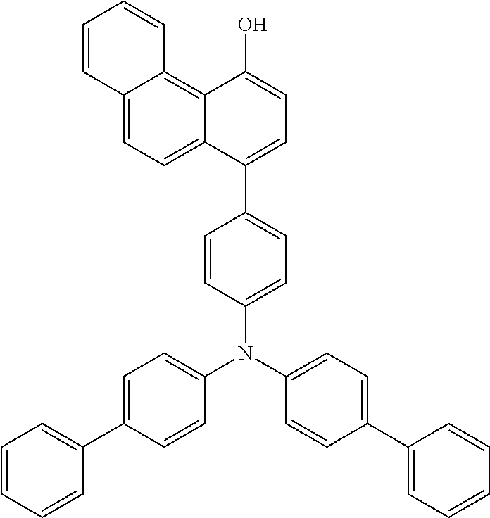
C1=CC2=CC=C3C(=C2C=C1)C(O)=CC=C3C1=CC=C(N(C2=CC=C(C3=CC=CC=C3)C=C2)C2=CC=C(C3=CC=CC=C3)C=C2)C=C1
